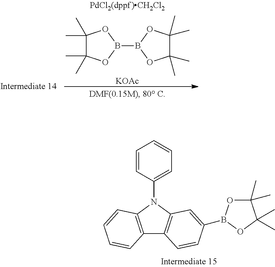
C12=C(N(C3=CC=CC=C3)C3=C1C=CC(B1OC(C)(C)C(C)(C)O1)=C3)C=CC=C2.B1(B2OC(C)(C)C(C)(C)O2)OC(C)(C)C(C)(C)O1.[KOAc]
